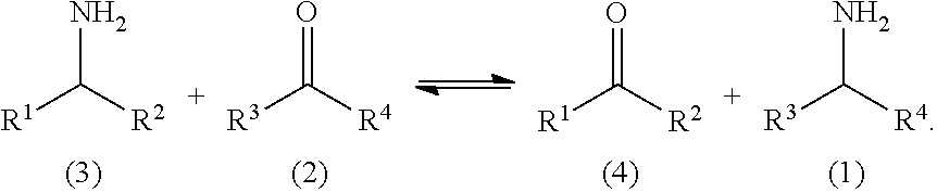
NC([R1])[R2].O=C([R3])[R4].O=C([R1])[R2].NC([R3])[R4]
